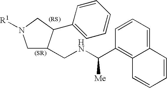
C1C(CNC(C2=C3C(=CC=C2)C=CC=C3)[Me])C(C2=CC=CC=C2)CN1[R1]
